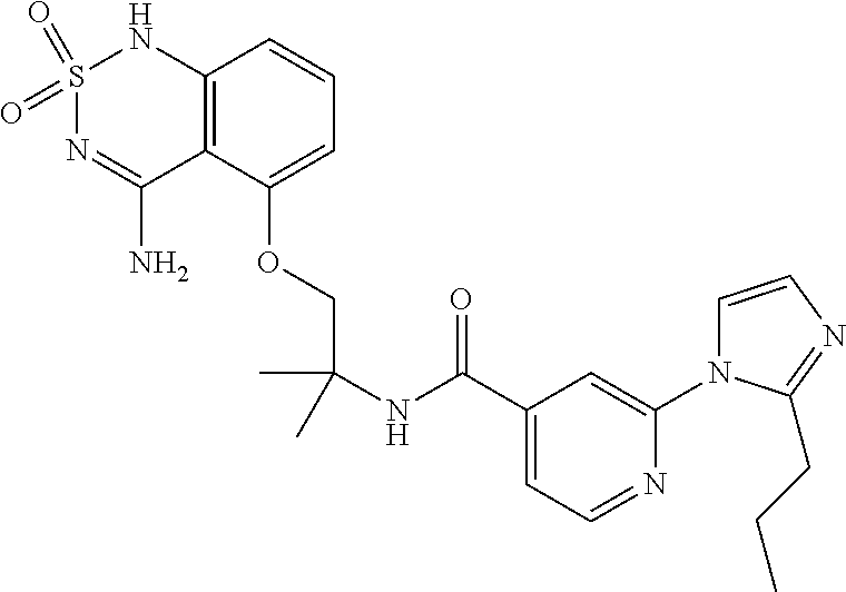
C12=C(C(OCC(NC(C3=CC=NC(N4C=CN=C4CCC)=C3)=O)(C)C)=CC=C1)C(N)=NS(=O)(=O)N2
